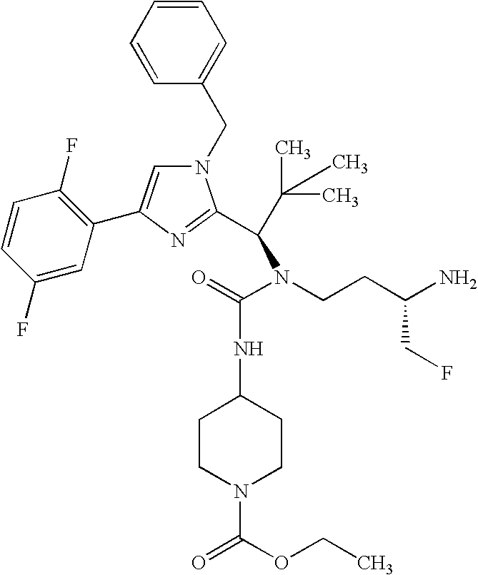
C1=CC(F)=CC(C2=CN(CC3=CC=CC=C3)C(C(C(C)(C)C)N(CCC(N)CF)C(=O)NC3CCN(C(OCC)=O)CC3)=N2)=C1F
